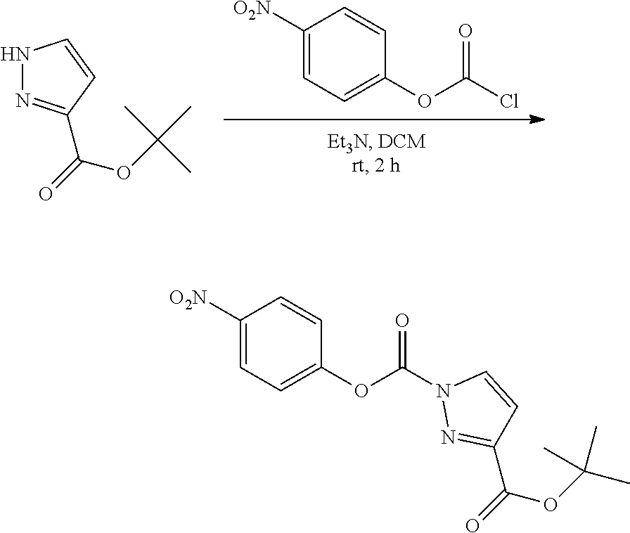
ClC(OC1=CC=C([O2N])C=C1)=O.C(=O)(OC(C)(C)C)C1=NNC=C1.N1(C(OC2=CC=C([O2N])C=C2)=O)N=C(C(=O)OC(C)(C)C)C=C1
